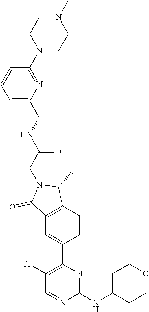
C(N1C(=O)C2=C(C1C)C=CC(C1=C(Cl)C=NC(NC3CCOCC3)=N1)=C2)C(NC(C)C1=CC=CC(N2CCN(C)CC2)=N1)=O
